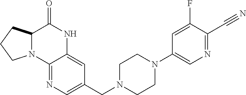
C12=NC=C(CN3CCN(C4=CN=C(C#N)C(F)=C4)CC3)C=C1NC(=O)C1N2CCC1
